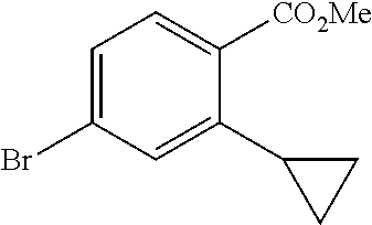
C1=C(Br)C=C(C2CC2)C([CO2Me])=C1
